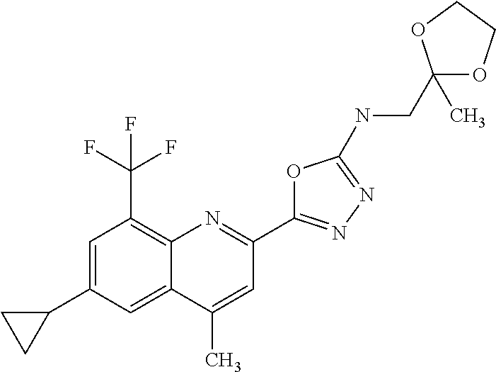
C1(C)=CC(C2=NN=C(NCC3(C)OCCO3)O2)=NC2=C(C(F)(F)F)C=C(C3CC3)C=C12
